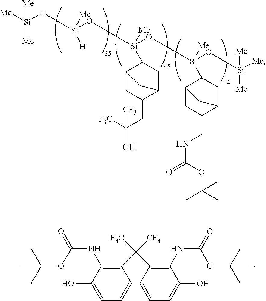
C12CC(CC(O)([F3C])[CF3])C(CC1[Si]([Me])(O[Si]([Me])([H])O[Si]([Me])([Me])[Me])O[Si]([Me])(O[Si]([Me])([Me])[Me])C1C3CC(CNC(=O)OC(C)(C)C)C(C1)C3)C2.C1(C([CF3])([F3C])C2=C(NC(=O)OC(C)(C)C)C(O)=CC=C2)=C(NC(=O)OC(C)(C)C)C(O)=CC=C1
